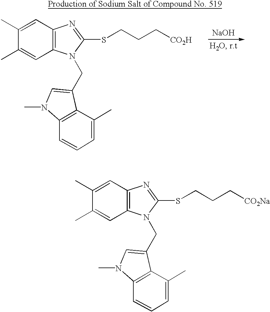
[NaOH].C1=C(C)C(C)=CC2=C1N=C(SCCC[CO2H])N2CC1=CN(C)C2=C1C(C)=CC=C2.C1=C(C)C(C)=CC2=C1N=C(SCCC[CO2Na])N2CC1=CN(C)C2=C1C(C)=CC=C2
